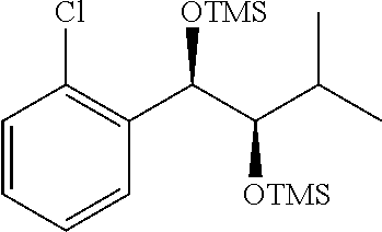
C1=CC=CC(C(C(C(C)C)[OTMS])[OTMS])=C1Cl
